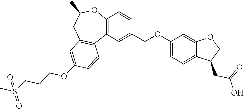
C12=C(C=C(COC3=CC=C4C(=C3)OCC4CC(=O)O)C=C1)C1=C(CC(C)O2)C=C(OCCCS(C)(=O)=O)C=C1
